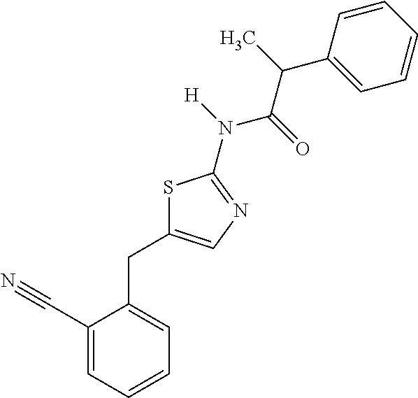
C1(C#N)=CC=CC=C1CC1=CN=C(N(C(=O)C(C)C2=CC=CC=C2)[H])S1
